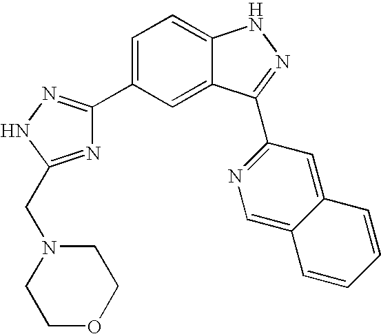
C1(C2=CC=C3C(=C2)C(C2=NC=C4C(=C2)C=CC=C4)=NN3)=NNC(CN2CCOCC2)=N1
